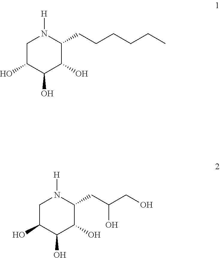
C1C(O)C(O)C(O)C(CCCCCC)N1[H].C1C(O)C(O)C(O)C(CC(CO)O)N1[H]
